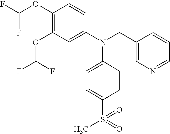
C1(OC(F)F)=C(OC(F)F)C=C(N(CC2=CN=CC=C2)C2=CC=C(S(C)(=O)=O)C=C2)C=C1
